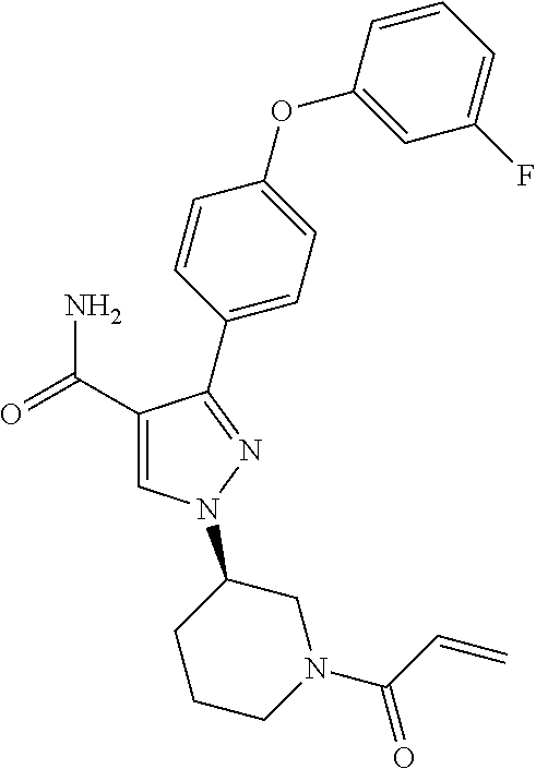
C1(C(=O)N)=CN(C2CCCN(C(=O)C=C)C2)N=C1C1=CC=C(OC2=CC(F)=CC=C2)C=C1
